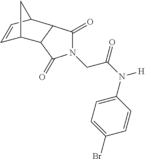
C1=CC2CC1C1C2C(=O)N(CC(N([H])C2=CC=C(Br)C=C2)=O)C1=O
